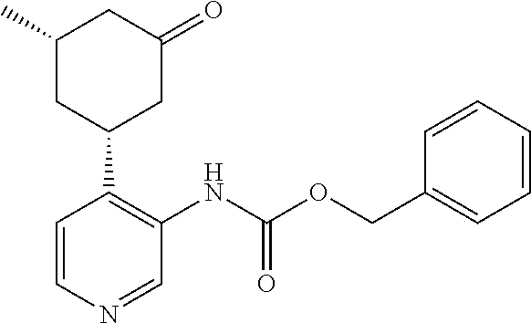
C1=CN=CC(NC(=O)OCC2=CC=CC=C2)=C1C1CC(=O)CC(C)C1
